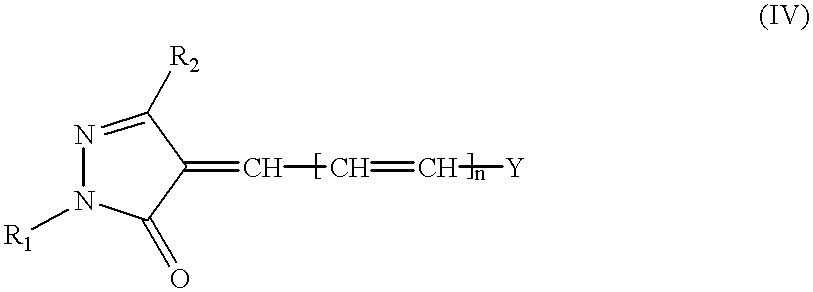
N1=C([R2])C(=CC=C[Y])C(=O)N1[R1]
